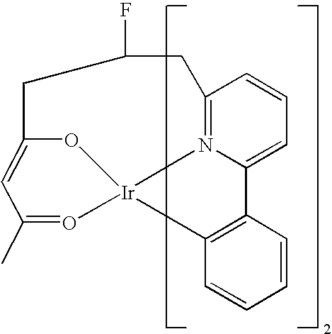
C12=N3C(=CC=C1)C1=C(C=CC=C1)[Ir]31O=C(C)C=C(CC(F)C2)O1
